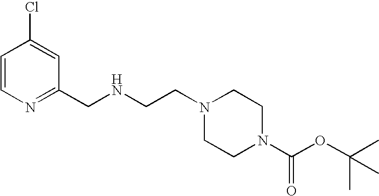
N(CCN1CCN(C(OC(C)(C)C)=O)CC1)CC1=NC=CC(Cl)=C1
